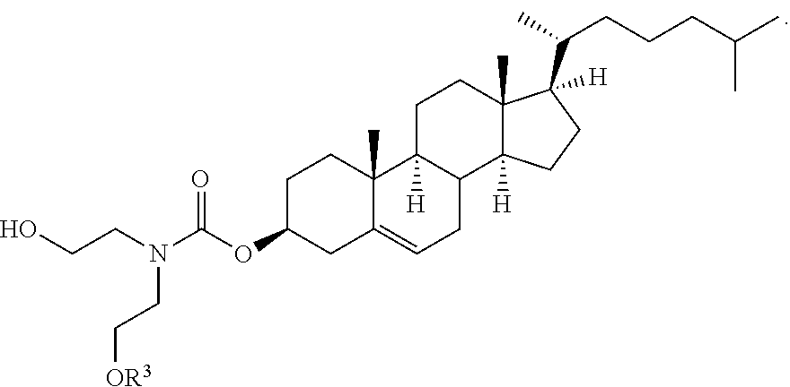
C(N(CCO)CC[OR3])(=O)OC1CC2=CCC3C([H])(C2(C)CC1)CCC1(C)C([H])(C(C)CCCC(C)C)CCC13[H]
